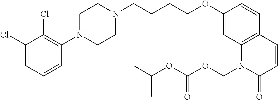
C1(Cl)=CC=CC(N2CCN(CCCCOC3=CC4=C(C=C3)C=CC(=O)N4COC(OC(C)C)=O)CC2)=C1Cl
